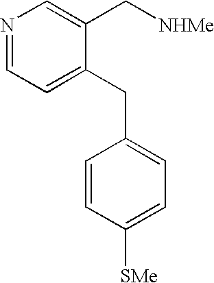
N1=CC=C(CC2=CC=C([SMe])C=C2)C(C[NHMe])=C1
